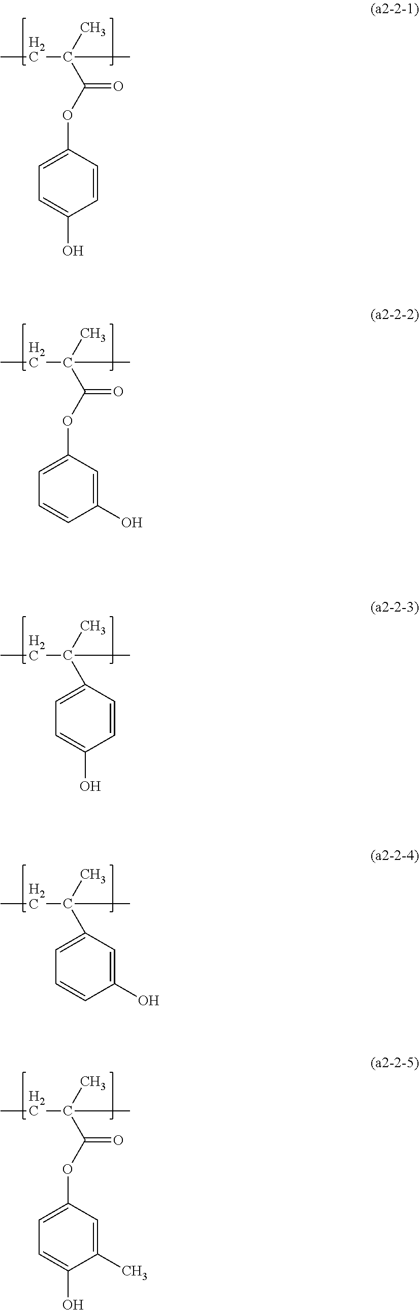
CCC(C)(C)C(OC1=CC=C(O)C=C1)=O.CCC(C)(C)C(OC1=CC=CC(O)=C1)=O.CCC(C)(C)C1=CC=C(O)C=C1.CCC(C)(C)C1=CC=CC(O)=C1.CCC(C)(C)C(OC1=CC=C(O)C(C)=C1)=O
